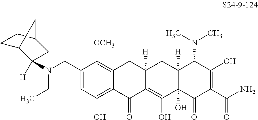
C1=C(CN(C2([H])C3CCC(C2)C3)CC)C([OCH3])=C2C(=C1O)C(=O)C1=C(O)C3(O)C([H])(CC1([H])C2)C(N(C)C)C(O)=C(C(N)=O)C3=O
